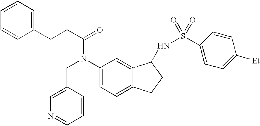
C1(CCC(=O)N(C2=CC=C3C(=C2)C(NS(=O)(=O)C2=CC=C([Et])C=C2)CC3)CC2=CN=CC=C2)=CC=CC=C1
